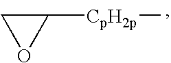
C1([CpH2p]C)CO1
